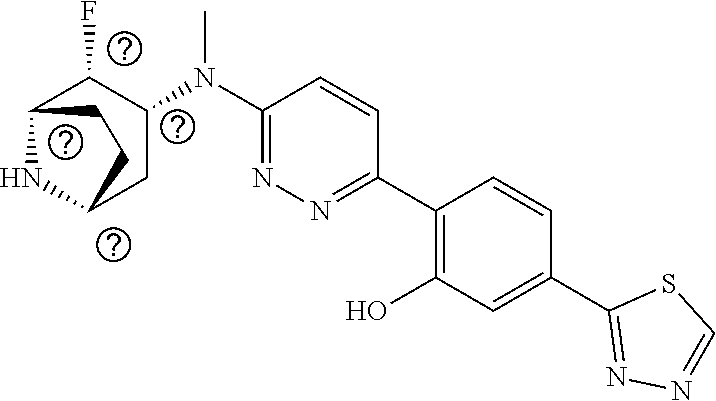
C1(C2=NN=C(N(C3C(F)C4NC(C3)CC4)C)C=C2)=C(O)C=C(C2=NN=CS2)C=C1
